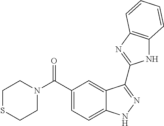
C1(C(N2CCSCC2)=O)=CC=C2C(=C1)C(C1=NC3=C(N1)C=CC=C3)=NN2
